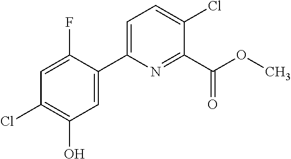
C1=C(F)C(C2=CC=C(Cl)C(C(OC)=O)=N2)=CC(O)=C1Cl
